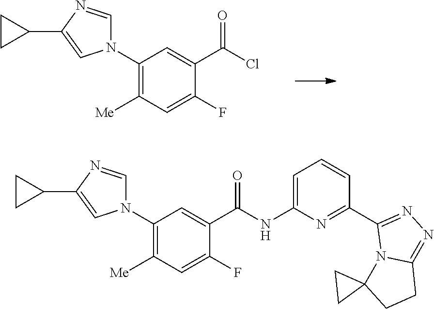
ClC(C1=CC(N2C=NC(C3CC3)=C2)=C([Me])C=C1F)=O.N(C(C1=CC(N2C=NC(C3CC3)=C2)=C([Me])C=C1F)=O)C1=CC=CC(C2=NN=C3N2C2(CC3)CC2)=N1
